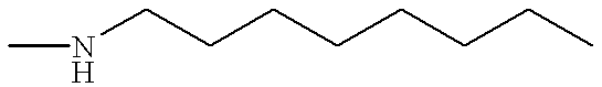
CNCCCCCCCC
